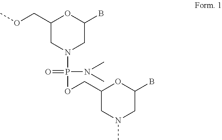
C1(COC)CN(P(OCC2CN(C)CC(B)O2)(N(C)C)=O)CC(B)O1
